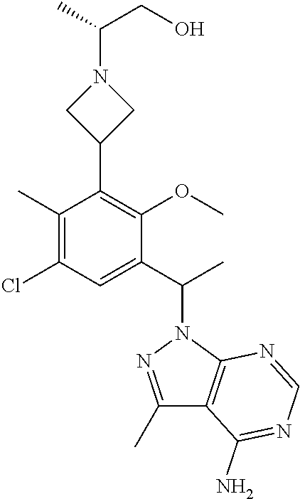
C1(C(C)N2N=C(C)C3=C2N=CN=C3N)=CC(Cl)=C(C)C(C2CN(C(CO)C)C2)=C1OC
